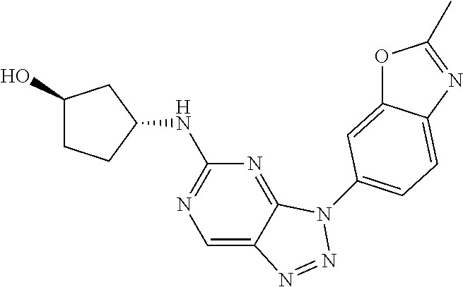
C1=C2C(=NC(NC3CC(O)CC3)=N1)N(C1=CC=C3C(=C1)OC(C)=N3)N=N2
